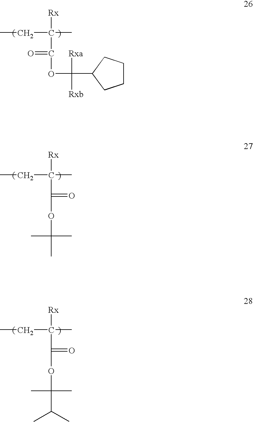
[Rx]C(C)(CC)C(OC([Rxa])([Rxb])C1CCCC1)=O.[Rx]C(C)(CC)C(OC(C)(C)C)=O.[Rx]C(C)(CC)C(OC(C)(C)C(C)C)=O
